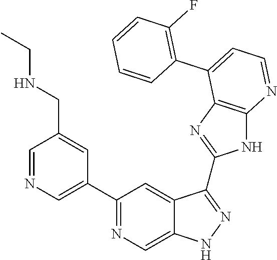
C1=NC=C(C2=NC=C3C(=C2)C(C2=NC4=C(N2)N=CC=C4C2=C(F)C=CC=C2)=NN3)C=C1CNCC
